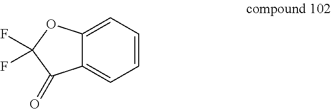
C12=CC=CC=C1C(=O)C(F)(F)O2
